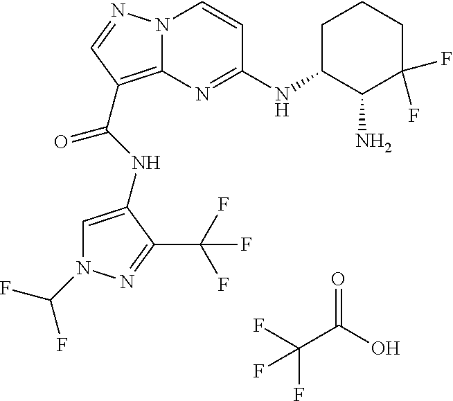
FC(C(O)=O)(F)F.N(C(=O)C1=C2N(N=C1)C=CC(NC1C(N)C(F)(F)CCC1)=N2)C1=CN(C(F)F)N=C1C(F)(F)F
